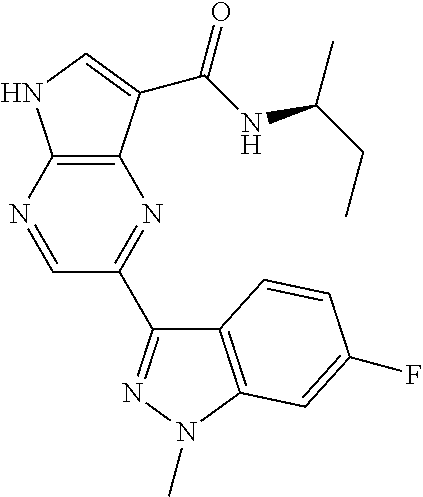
C12=C(C(C(NC(CC)C)=O)=CN1)N=C(C1=NN(C)C3=C1C=CC(F)=C3)C=N2
